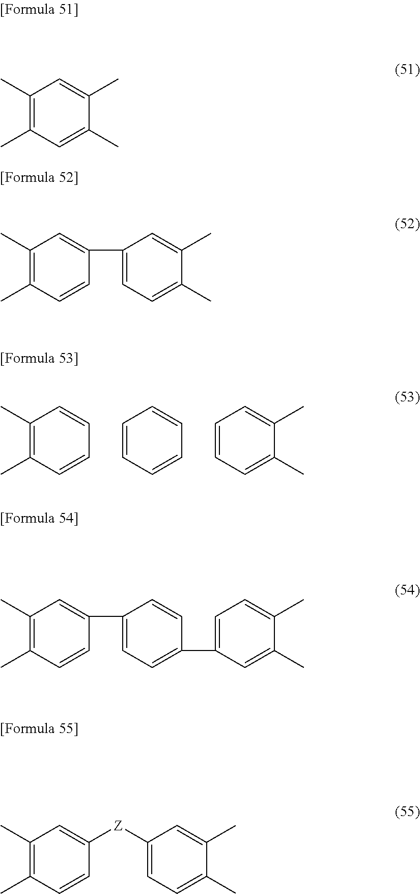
C1(C)=C(C)C=CC=C1.C1=CC=C(C)C(C)=C1.C1=CC=CC=C1.C1(C)=C(C)C=C(C)C(C)=C1.C1(C)=C(C)C=CC(C2=CC=C(C)C(C)=C2)=C1.C1(C)=C(C)C=CC(C2=CC=C(C3=CC=C(C)C(C)=C3)C=C2)=C1.C1(C)=C(C)C=CC([Z]C2=CC=C(C)C(C)=C2)=C1
